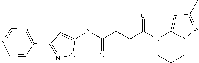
C1(NC(CCC(N2CCCN3C2=CC(C)=N3)=O)=O)=CC(C2=CC=NC=C2)=NO1
